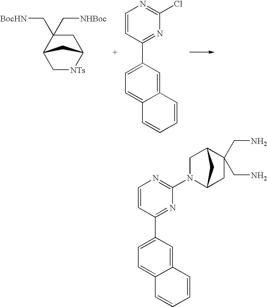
C1C(C[BocHN])(C[NHBoc])C2C[NTs]C1C2.C12=CC(C3=NC(Cl)=NC=C3)=CC=C1C=CC=C2.C12=CC(C3=NC(N4C5CC(CN)(CN)C(C4)C5)=NC=C3)=CC=C1C=CC=C2
